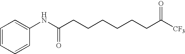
C(C(NC1=CC=CC=C1)=O)CCCCCC(=O)[CF3]
